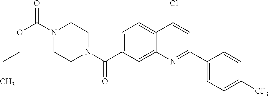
N1(C(OCCC)=O)CCN(C(=O)C2=CC=C3C(=C2)N=C(C2=CC=C([CF3])C=C2)C=C3Cl)CC1
